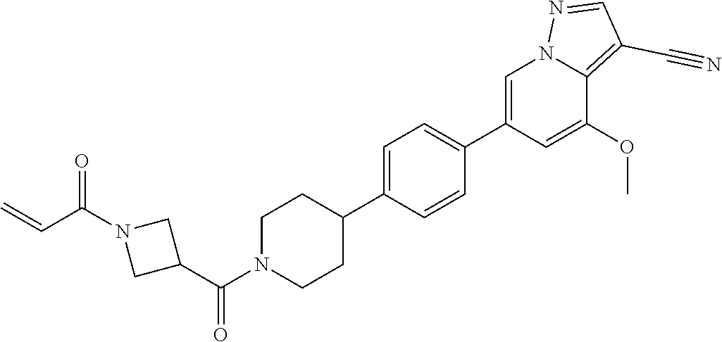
C1=C(C2=CC=C(C3CCN(C(=O)C4CN(C(C=C)=O)C4)CC3)C=C2)C=C(OC)C2=C(C#N)C=NN12
